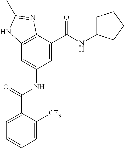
C12=C(C(C(=O)NC3CCCC3)=CC(NC(=O)C3=CC=CC=C3[CF3])=C1)N=C(C)N2
